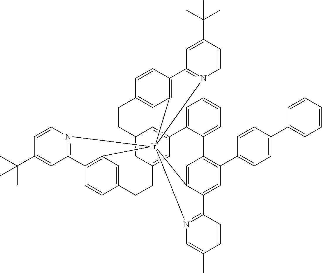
C12=CC3=CC(=C1)C1=CC=CC=C1C1=C(C4=CC=C(C5=CC=CC=C5)C=C4)C=C4C(=C1)[Ir]15(C6=C(C=CC(=C6)CC3)C3=N1C=CC(C(C)(C)C)=C3)(C1=C(C=CC(=C1)CC2)C1=N5C=CC(C(C)(C)C)=C1)N1=C4C=CC(C)=C1
